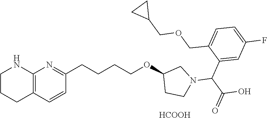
C1=CC2=C(N=C1CCCCOC1CCN(C(C3=CC(F)=CC=C3COCC3CC3)C(O)=O)C1)NCCC2.[HCOOH]
